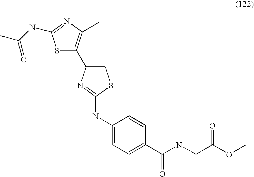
S1C(C2=CSC(NC3=CC=C(C(=O)NCC(OC)=O)C=C3)=N2)=C(C)N=C1NC(C)=O
